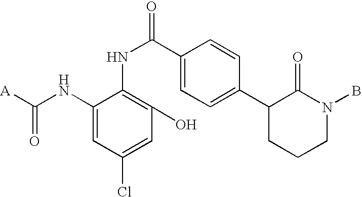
C1(NC([A])=O)=CC(Cl)=CC(O)=C1NC(=O)C1=CC=C(C2CCCN(B)C2=O)C=C1
